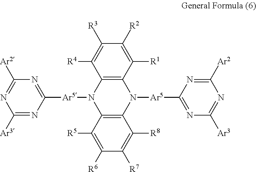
[Ar5](C1=NC([Ar3])=NC([Ar2])=N1)N1C2=C(C([R4])=C([R3])C([R2])=C2[R1])N([Ar5]C2=NC([Ar2])=NC([Ar3])=N2)C2=C1C([R8])=C([R7])C([R6])=C2[R5]
